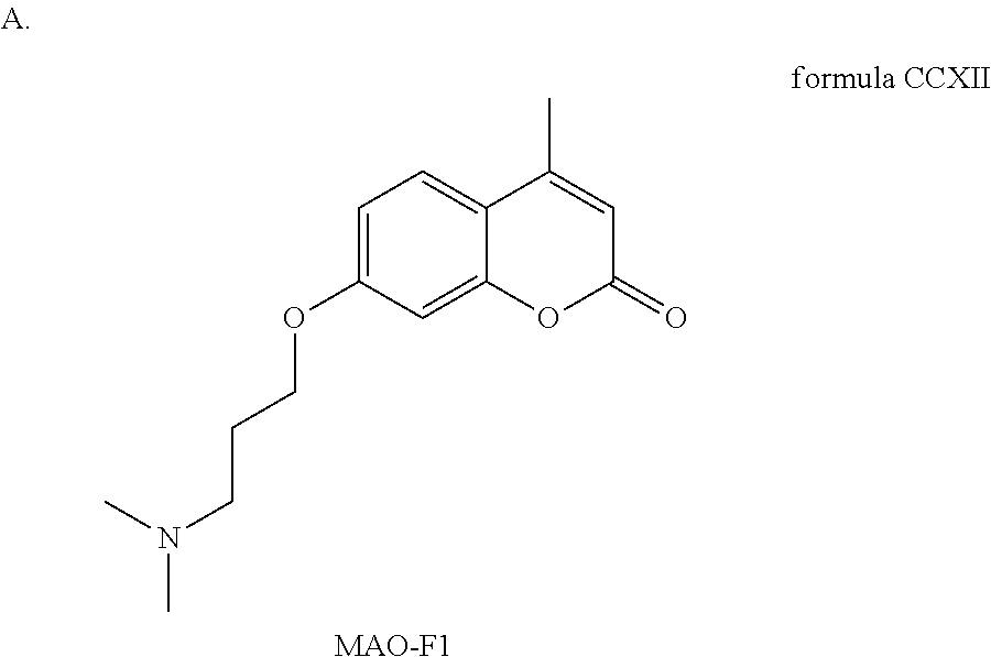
C1=C(OCCCN(C)C)C=C2C(=C1)C(C)=CC(=O)O2.[MAO-F1]
